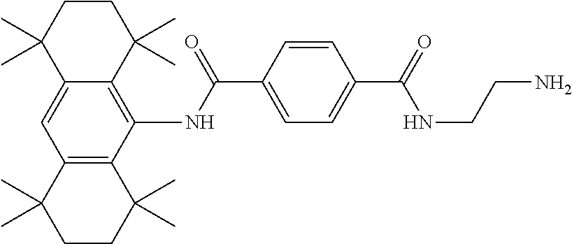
C12=C(C(NC(C3=CC=C(C(=O)NCCN)C=C3)=O)=C3C(=C1)C(C)(C)CCC3(C)C)C(C)(C)CCC2(C)C
